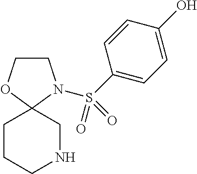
C1COC2(N1S(C1=CC=C(O)C=C1)(=O)=O)CCCNC2
